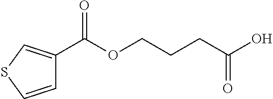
C1(C(OCCCC(O)=O)=O)=CSC=C1
